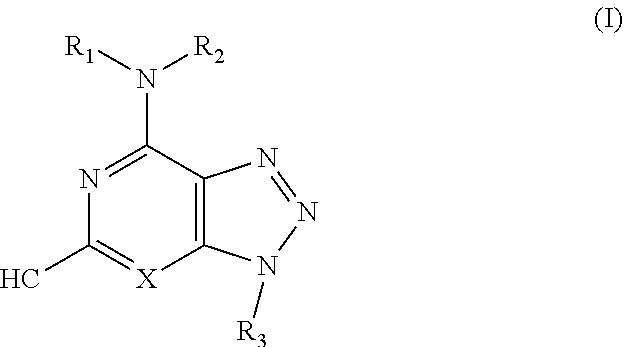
C12=C(C(N([R2])[R1])=NC(C)=[X]1)N=NN2[R3]
